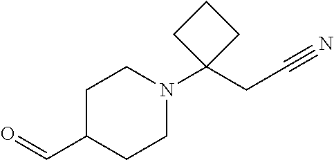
O=CC1CCN(C2(CC#N)CCC2)CC1
